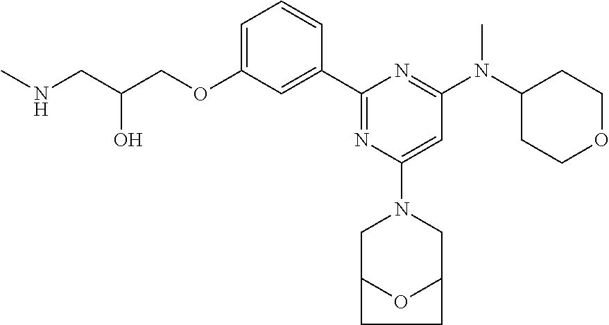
C1=C(OCC(CNC)O)C=C(C2=NC(N3CC4OC(C3)CC4)=CC(N(C3CCOCC3)C)=N2)C=C1
